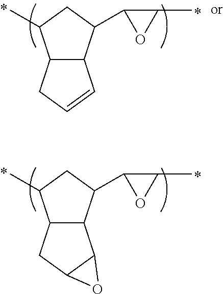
C12C(C(C3C(C)O3)CC1C)C=CC2.C12C(C(C3C(C)O3)CC1C)C1C(C2)O1
